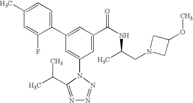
C1(C2=CC(C(NC(CN3CC(OC)C3)C)=O)=CC(N3C(C(C)C)=NN=N3)=C2)=CC=C(C)C=C1F
